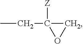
CCC1([Z])OC1
